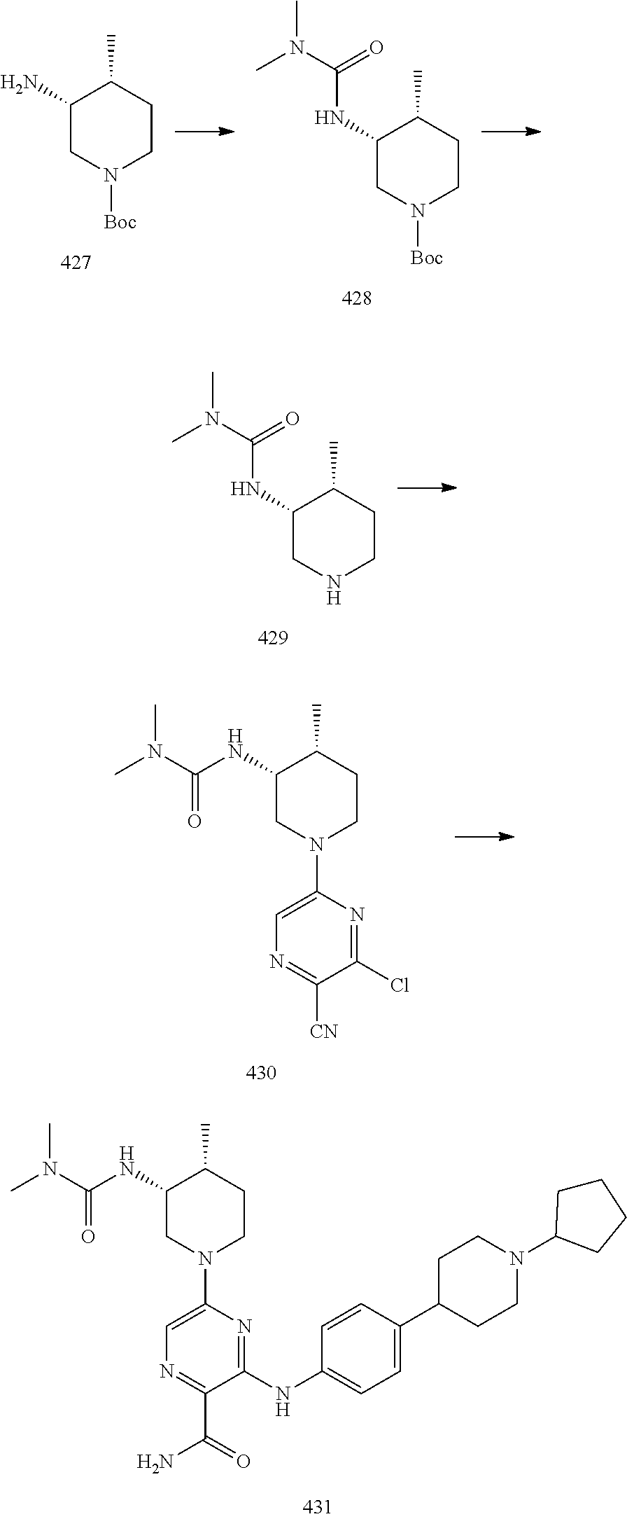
C1(N)CN([Boc])CCC1C.C1(NC(=O)N(C)C)CN([Boc])CCC1C.C1(NC(=O)N(C)C)CNCCC1C.C1(NC(N(C)C)=O)CN(C2=CN=C([CN])C(Cl)=N2)CCC1C.C1(NC(N(C)C)=O)CN(C2=CN=C(C(N)=O)C(NC3=CC=C(C4CCN(C5CCCC5)CC4)C=C3)=N2)CCC1C
